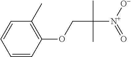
C1=CC(OCC(C)(C)[N+]([O-])=O)=C(C)C=C1
